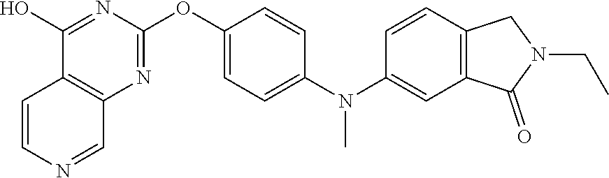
C12=C(N=C(OC3=CC=C(N(C4=CC5=C(C=C4)CN(CC)C5=O)C)C=C3)N=C1O)C=NC=C2
